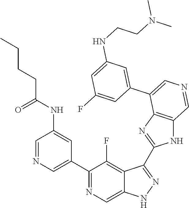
C1(C2=CN=CC(NC(CCCC)=O)=C2)=NC=C2C(=C1F)C(C1=NC3=C(N1)C=NC=C3C1=CC(NCCN(C)C)=CC(F)=C1)=NN2
